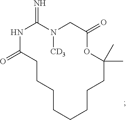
N1C(=O)CCCCCCCCC(C)(C)OC(=O)CN([CD3])C1=N
